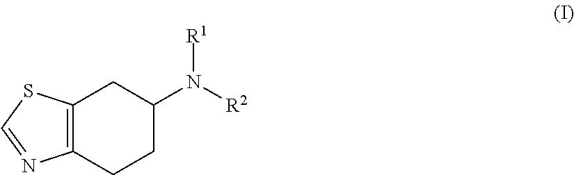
C12=C(CCC(N([R2])[R1])C1)N=CS2
